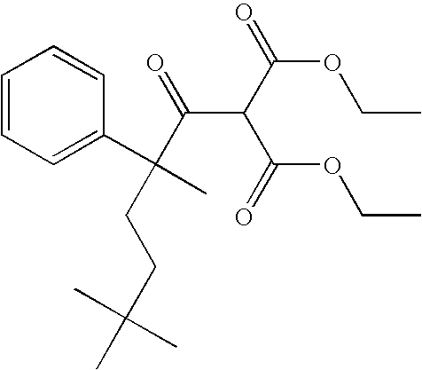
C1=CC=C(C(C)(CCC(C)(C)C)C(=O)C(C(OCC)=O)C(=O)OCC)C=C1
